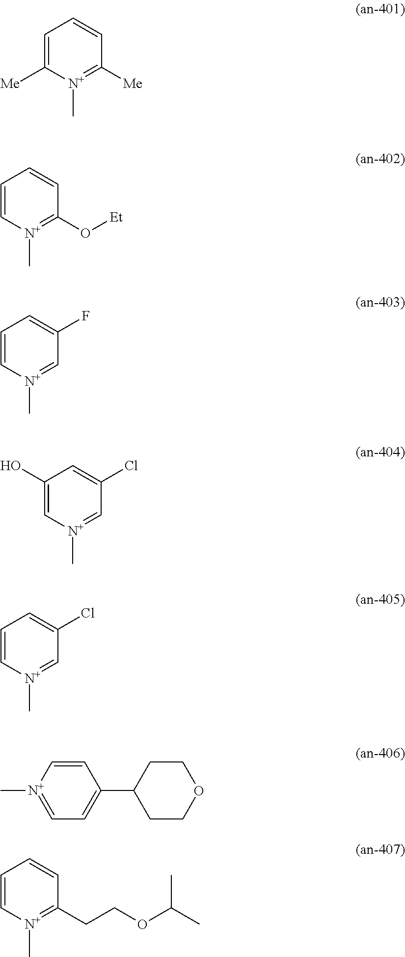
C1([Me])=[N+](C)C([Me])=CC=C1.C1(O[Et])=[N+](C)C=CC=C1.C1=[N+](C)C=CC=C1F.C1=[N+](C)C=C(O)C=C1Cl.C1=[N+](C)C=CC=C1Cl.C1=C[N+](C)=CC=C1C1CCOCC1.C1(CCOC(C)C)=[N+](C)C=CC=C1
